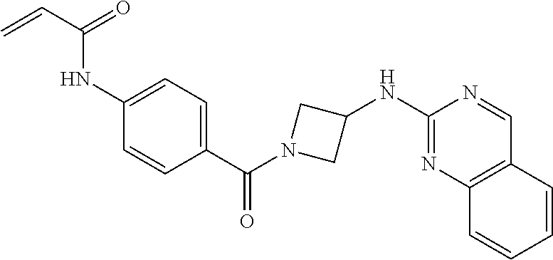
C1(C(=O)N2CC(NC3=NC4=C(C=N3)C=CC=C4)C2)=CC=C(NC(C=C)=O)C=C1
